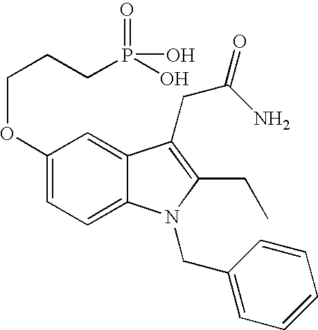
C1(OCCCP(O)(=O)O)=CC=C2C(=C1)C(CC(=O)N)=C(CC)N2CC1=CC=CC=C1
